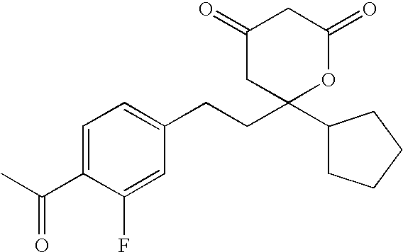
C1(C(C)=O)=CC=C(CCC2(C3CCCC3)OC(=O)CC(=O)C2)C=C1F
